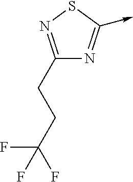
C1(CCC(F)(F)F)=NSC(->C)=N1
